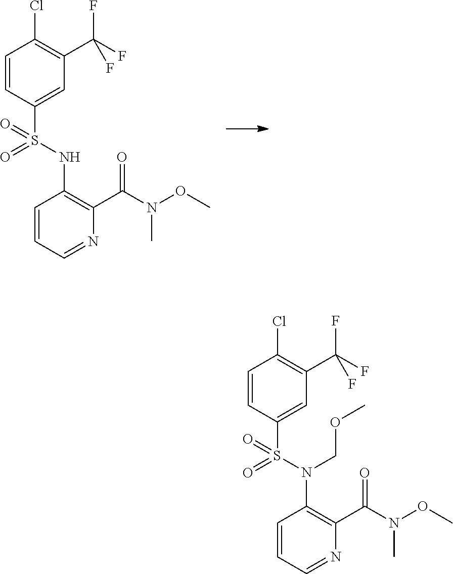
C1=CC=NC(C(N(OC)C)=O)=C1NS(C1=CC(C(F)(F)F)=C(Cl)C=C1)(=O)=O.C1=CC=NC(C(N(OC)C)=O)=C1N(S(C1=CC(C(F)(F)F)=C(Cl)C=C1)(=O)=O)COC
